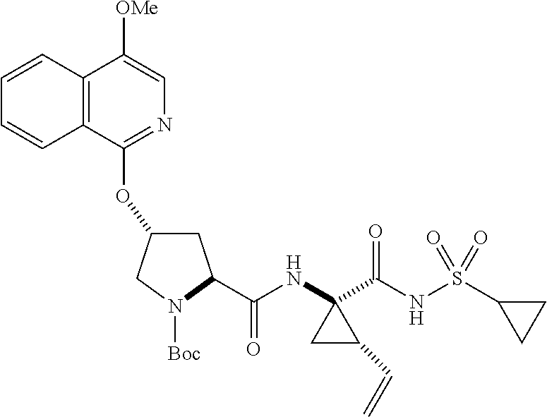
C1(OC2CC(C(NC3(C(NS(C4CC4)(=O)=O)=O)CC3C=C)=O)N([Boc])C2)=NC=C([OMe])C2=C1C=CC=C2
